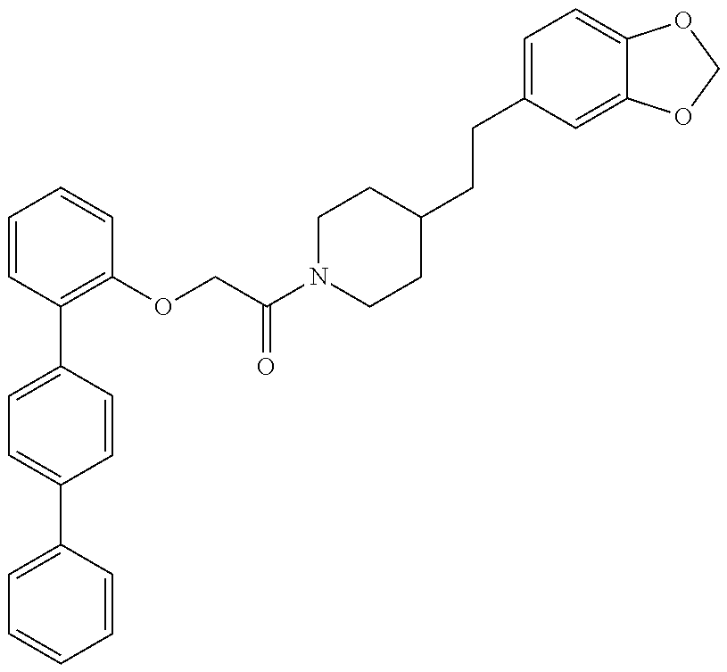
C1=C(C2=C(OCC(N3CCC(CCC4=CC=C5C(=C4)OCO5)CC3)=O)C=CC=C2)C=CC(C2=CC=CC=C2)=C1
